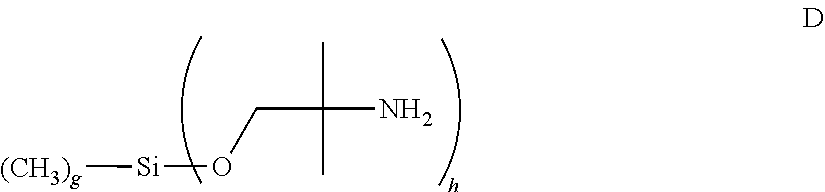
CC(C)(CO[Si][(CH3)g])N
